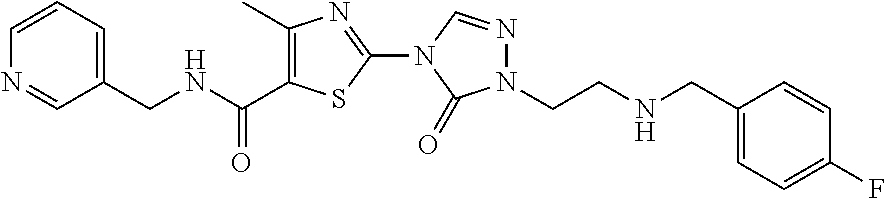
N1=CC(CNC(C2=C(C)N=C(N3C=NN(CCNCC4=CC=C(F)C=C4)C3=O)S2)=O)=CC=C1
